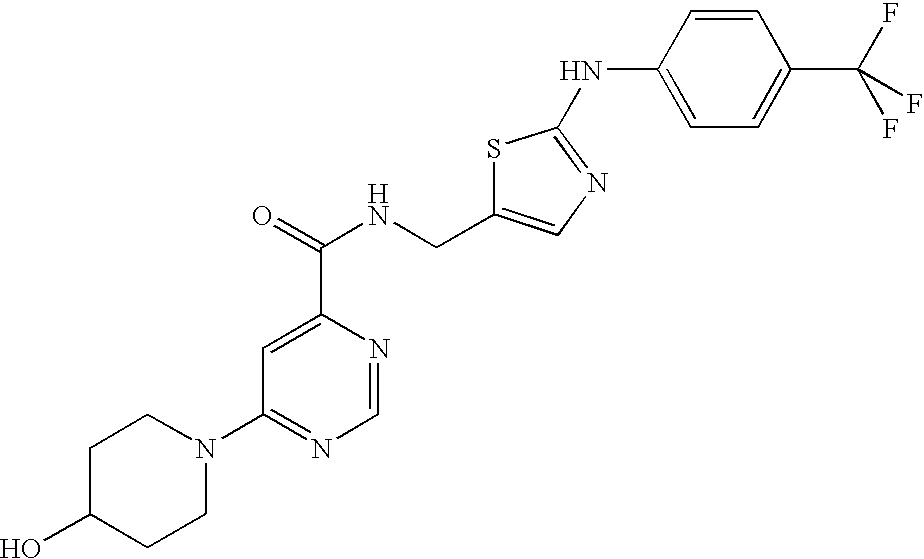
N1(C2=NC=NC(C(=O)NCC3=CN=C(NC4=CC=C(C(F)(F)F)C=C4)S3)=C2)CCC(O)CC1
